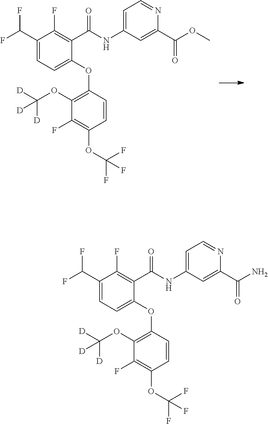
C1(OC2=C(OC([D])([D])[D])C(F)=C(OC(F)(F)F)C=C2)=CC=C(C(F)F)C(F)=C1C(NC1=CC=NC(C(OC)=O)=C1)=O.C1(OC2=C(OC([D])([D])[D])C(F)=C(OC(F)(F)F)C=C2)=CC=C(C(F)F)C(F)=C1C(NC1=CC=NC(C(N)=O)=C1)=O
